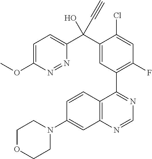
C1OCCN(C2=CC3=C(C=C2)C(C2=C(F)C=C(Cl)C(C(C4=CC=C(OC)N=N4)(O)C#C)=C2)=NC=N3)C1
